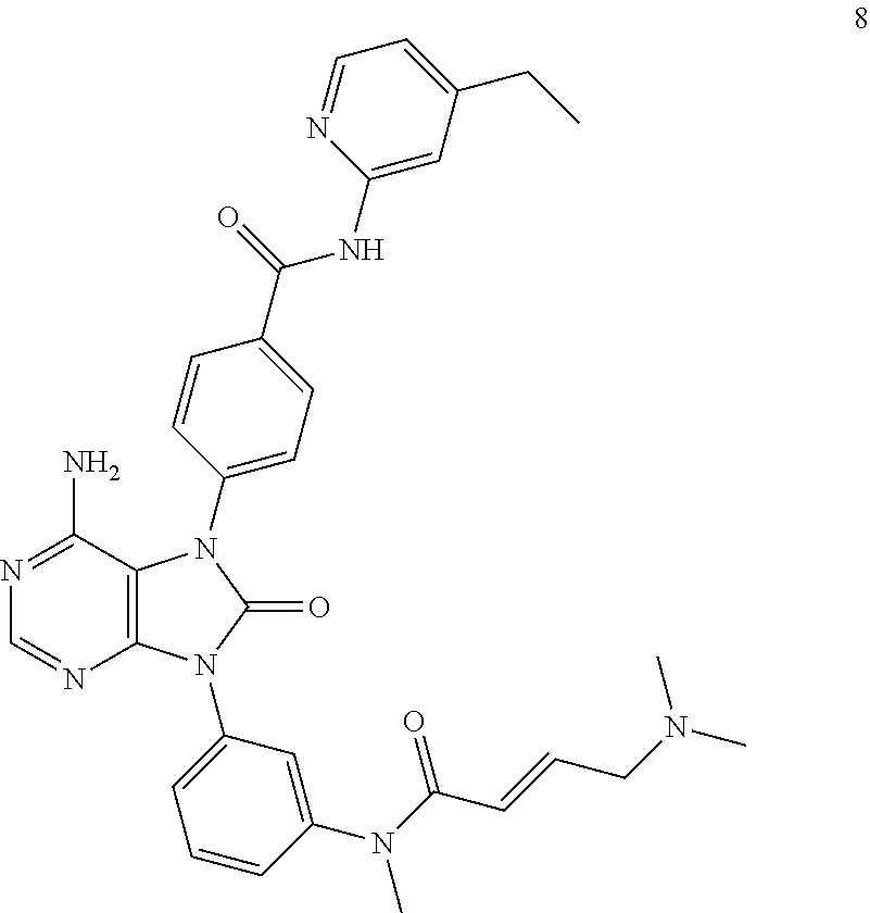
N1=C(N)C2=C(N=C1)N(C1=CC=CC(N(C(C=CCN(C)C)=O)C)=C1)C(=O)N2C1=CC=C(C(NC2=CC(CC)=CC=N2)=O)C=C1
